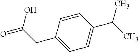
C1=CC(C(C)C)=CC=C1CC(O)=O
